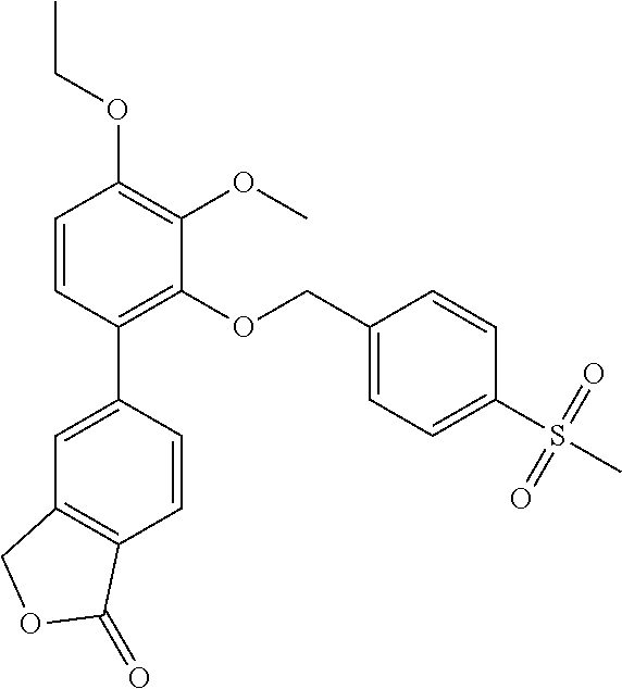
CCOC1=C(OC)C(OCC2=CC=C(S(C)(=O)=O)C=C2)=C(C2=CC3=C(C=C2)C(=O)OC3)C=C1
